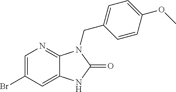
C1=C(Br)C=C2C(=N1)N(CC1=CC=C(OC)C=C1)C(=O)N2
